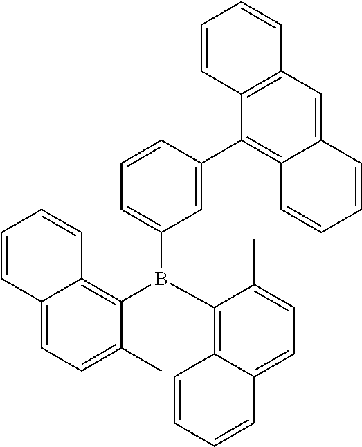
C1(B(C2=C3C(=CC=C2C)C=CC=C3)C2=C3C(=CC=C2C)C=CC=C3)=CC=CC(C2=C3C(=CC4=C2C=CC=C4)C=CC=C3)=C1
